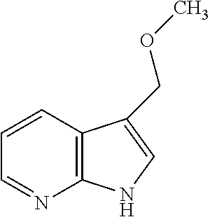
C1=CC2=C(N=C1)NC=C2COC
